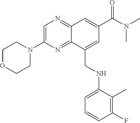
C12=NC(N3CCOCC3)=CN=C1C=C(C(N(C)C)=O)C=C2CNC1=CC=CC(F)=C1C
